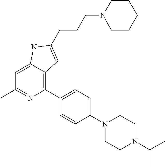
C1=C2C(=C(C3=CC=C(N4CCN(C(C)C)CC4)C=C3)N=C1C)C=C(CCCN1CCCCC1)N2
